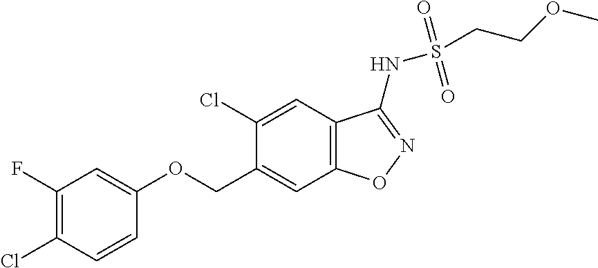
C1(Cl)=CC2=C(C=C1COC1=CC(F)=C(Cl)C=C1)ON=C2NS(=O)(=O)CCOC
